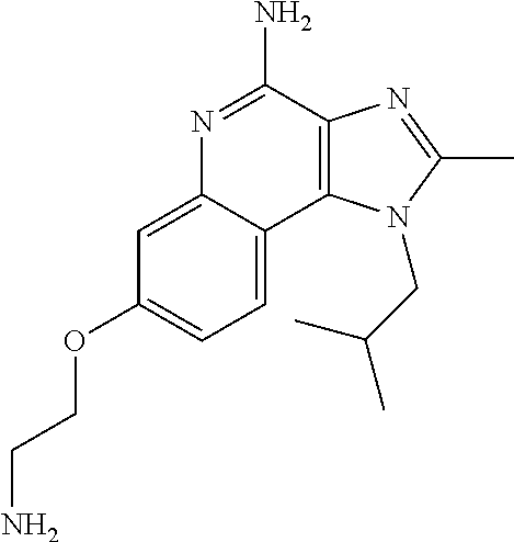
N1=C(N)C2=C(C3=CC=C(OCCN)C=C13)N(CC(C)C)C(C)=N2
